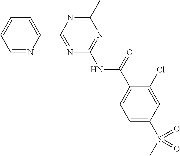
C1=NC(C2=NC(NC(=O)C3=CC=C(S(C)(=O)=O)C=C3Cl)=NC(C)=N2)=CC=C1
